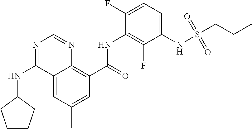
C12=CC(C)=CC(C(=O)NC3=C(F)C(NS(=O)(=O)CCC)=CC=C3F)=C1N=CN=C2NC1CCCC1
